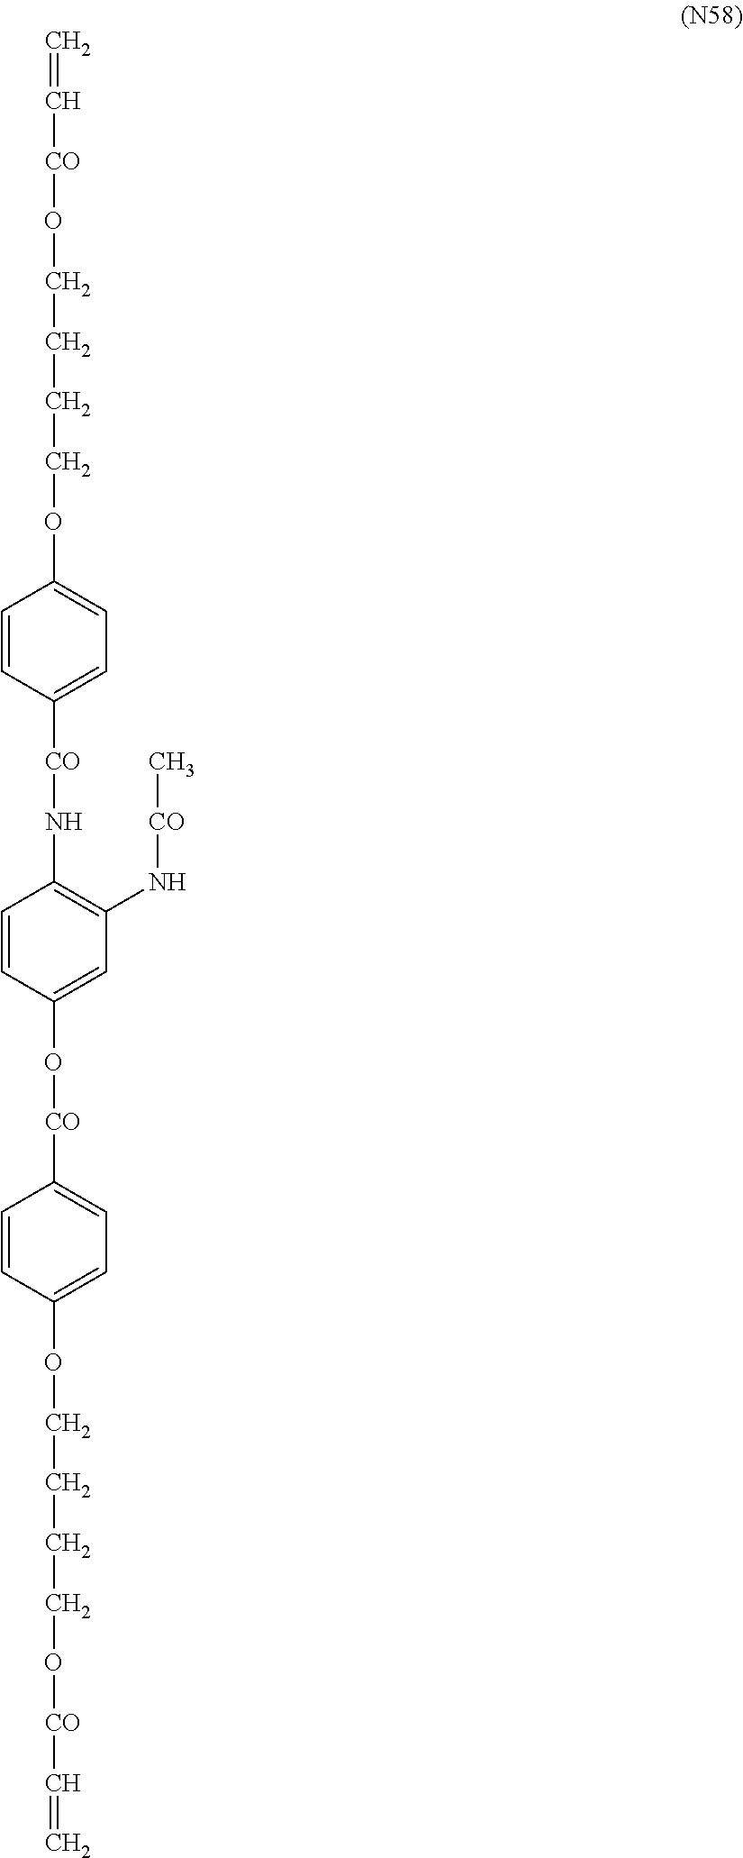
C=C[CO]OCCCCOC1=CC=C([CO]NC2=C(N[CO]C)C=C(O[CO]C3=CC=C(OCCCCO[CO]C=C)C=C3)C=C2)C=C1
